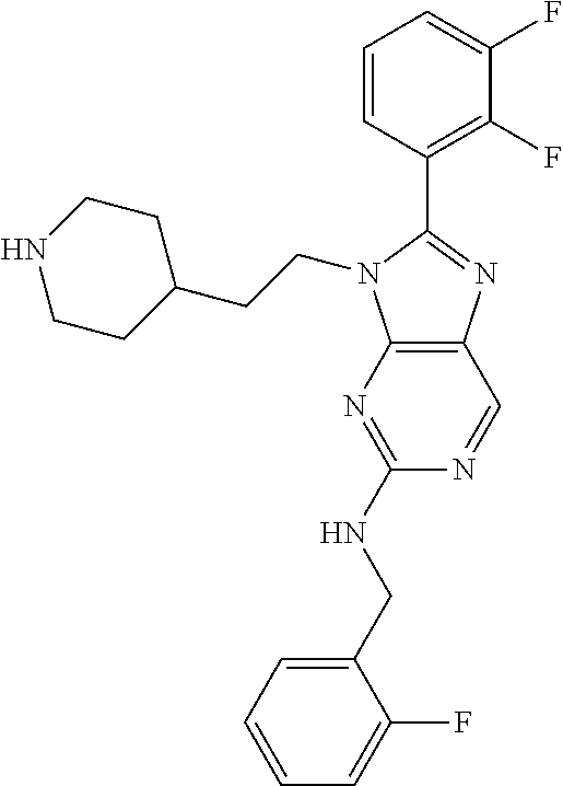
C1(CNC2=NC3=C(C=N2)N=C(C2=C(F)C(F)=CC=C2)N3CCC2CCNCC2)=CC=CC=C1F
